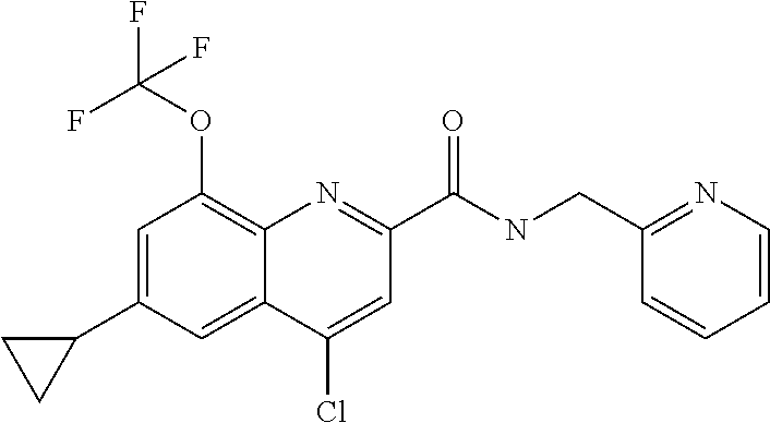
C1(Cl)=CC(C(NCC2=NC=CC=C2)=O)=NC2=C(OC(F)(F)F)C=C(C3CC3)C=C12
